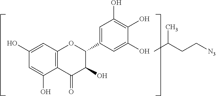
C1(O)=CC(C2C(O)C(=O)C3=C(C=C(O)C=C3O)O2)=CC(O)=C1O.C(C(C)C)C[N3]
